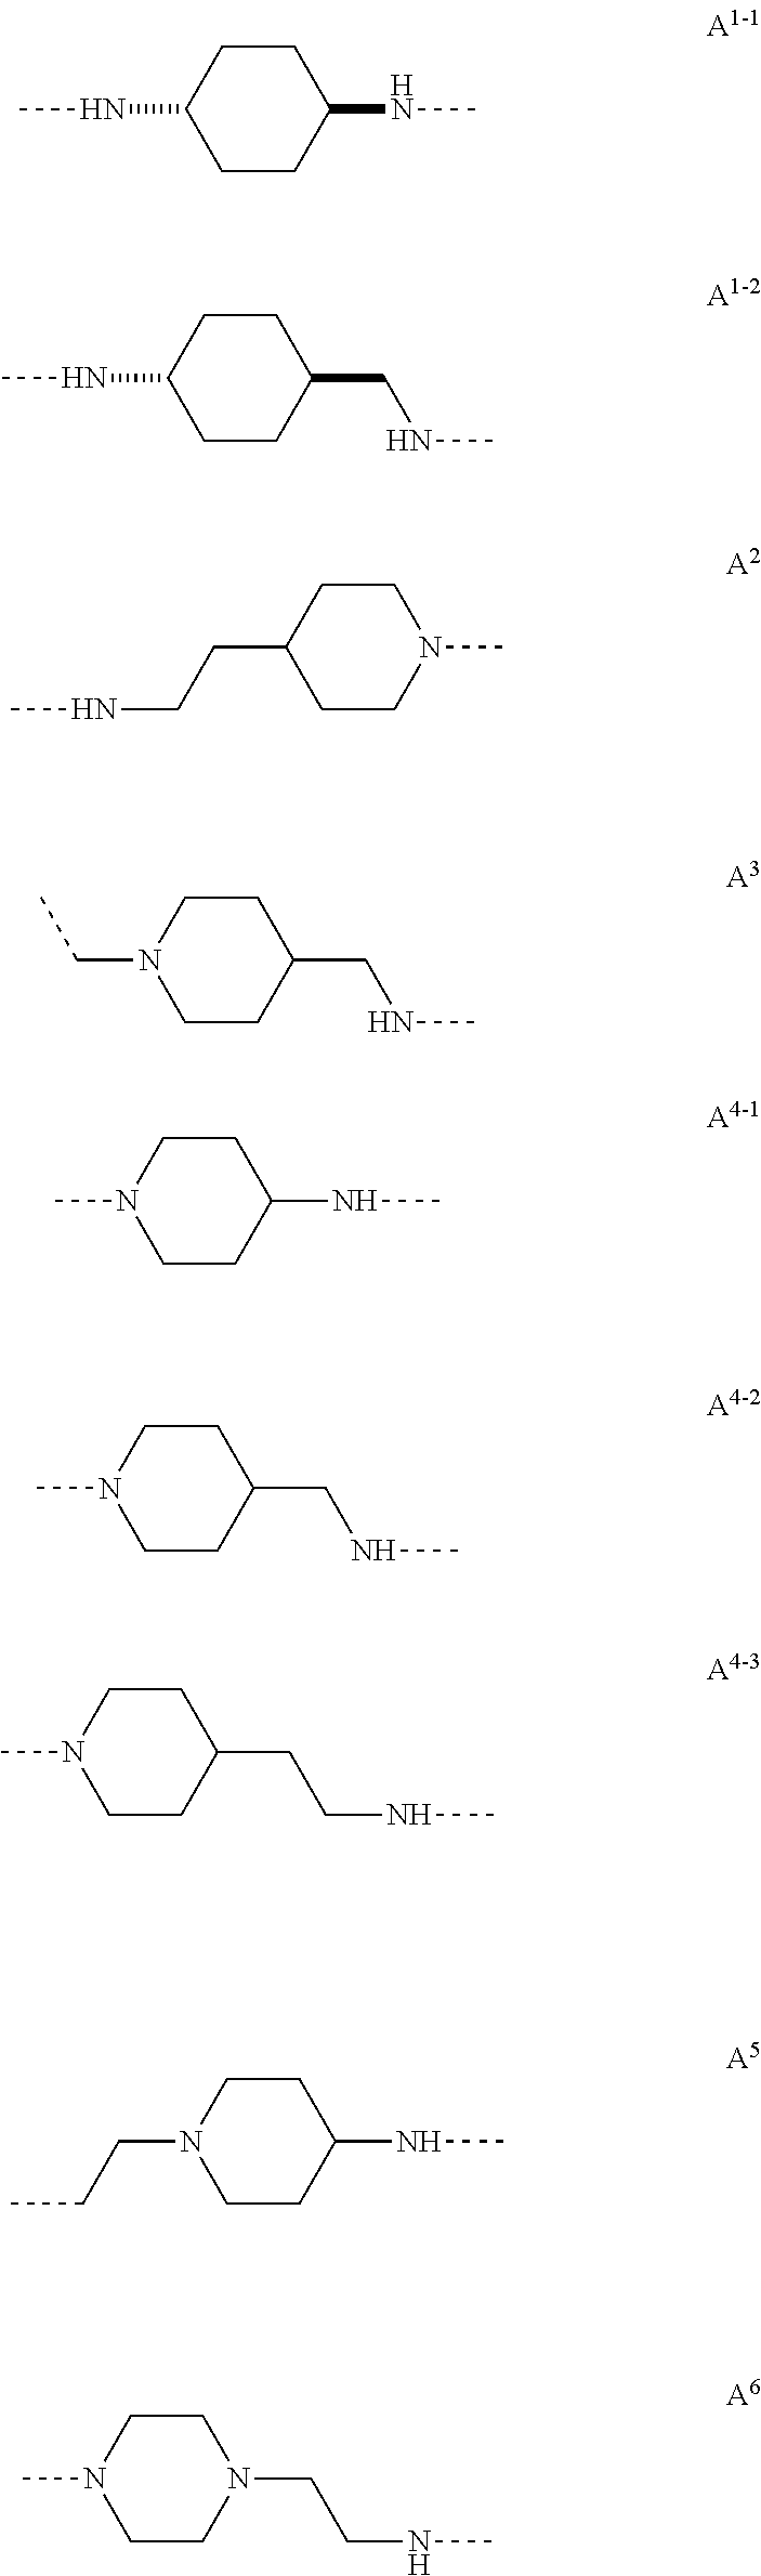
C1(NC)CCC(NC)CC1.C1(NC)CCC(CNC)CC1.C1(CCNC)CCN(C)CC1.C1N(CC)CCC(CNC)C1.N1(C)CCC(NC)CC1.C1N(C)CCC(CNC)C1.C1N(CCC)CCC(NC)C1.C1N(C)CCC(CCNC)C1.C1N(C)CCN(CCNC)C1
